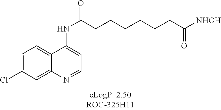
ClC1=CC=C2C(=C1)N=CC=C2NC(CCCCCCC([NHOH])=O)=O
